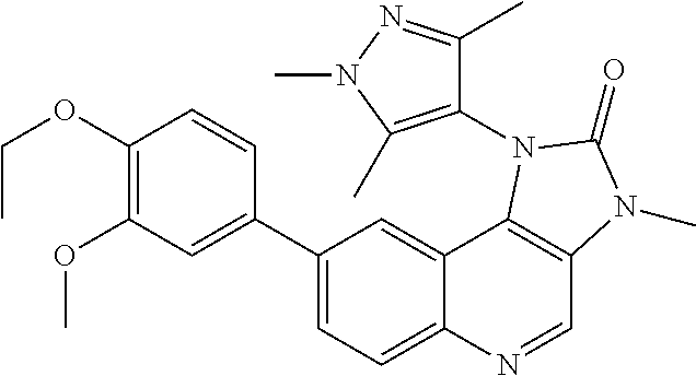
C1(OCC)=C(OC)C=C(C2=CC=C3C(=C2)C2=C(C=N3)N(C)C(=O)N2C2=C(C)N(C)N=C2C)C=C1
